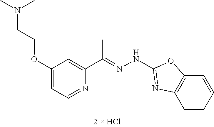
C(=NNC1=NC2=C(C=CC=C2)O1)(C)C1=CC(OCCN(C)C)=CC=N1
